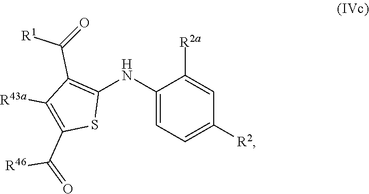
C1(NC2=C(C(=O)[R1])C([R43a])=C(C(=O)[R46])S2)=CC=C([R2])C=C1[R2a]
